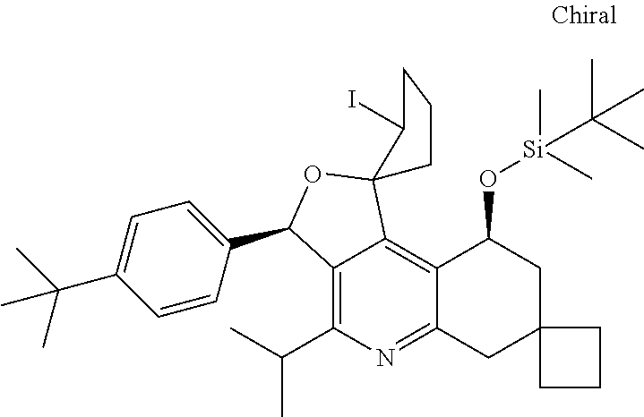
C12=C(C(C)C)N=C3C(=C1C1(OC2C2=CC=C(C(C)(C)C)C=C2)CCCC1I)C(O[Si](C(C)(C)C)(C)C)CC1(C3)CCC1
